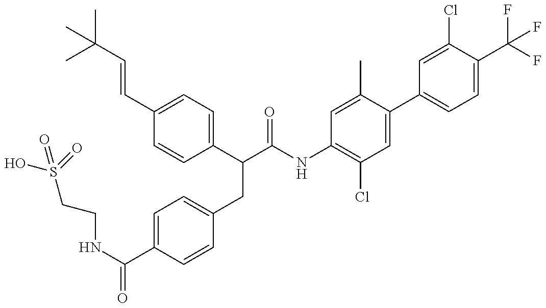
OS(=O)(CCNC(=O)C1=CC=C(CC(C(=O)NC2=C(Cl)C=C(C3=CC=C(C(F)(F)F)C(Cl)=C3)C(C)=C2)C2=CC=C(C=CC(C)(C)C)C=C2)C=C1)=O
